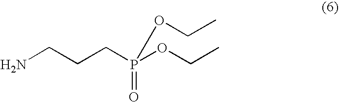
NCCCP(OCC)(=O)OCC
